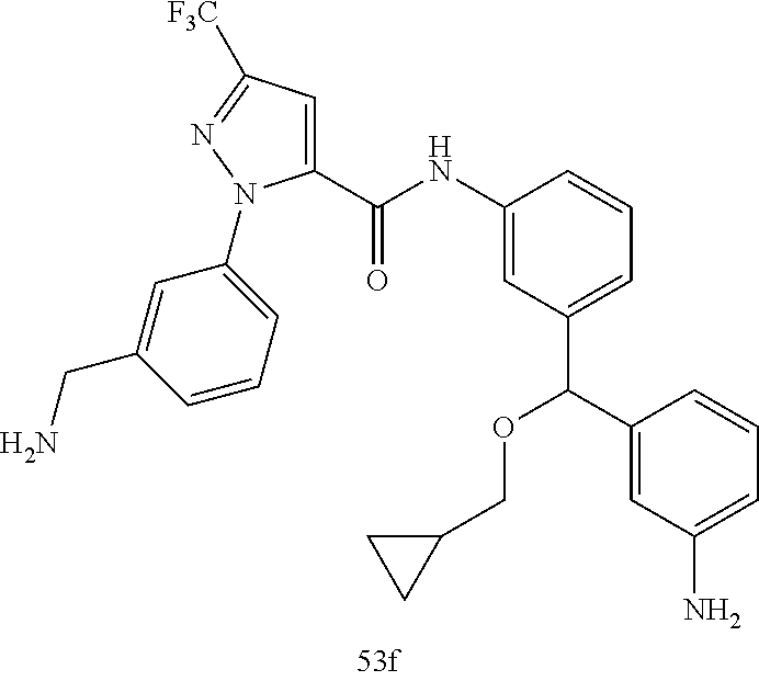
C1=C(CN)C=CC=C1N1N=C([F3C])C=C1C(NC1=CC(C(C2=CC(N)=CC=C2)OCC2CC2)=CC=C1)=O
